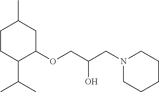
C1CC(C(C)C)C(OCC(CN2CCCCC2)O)CC1C
